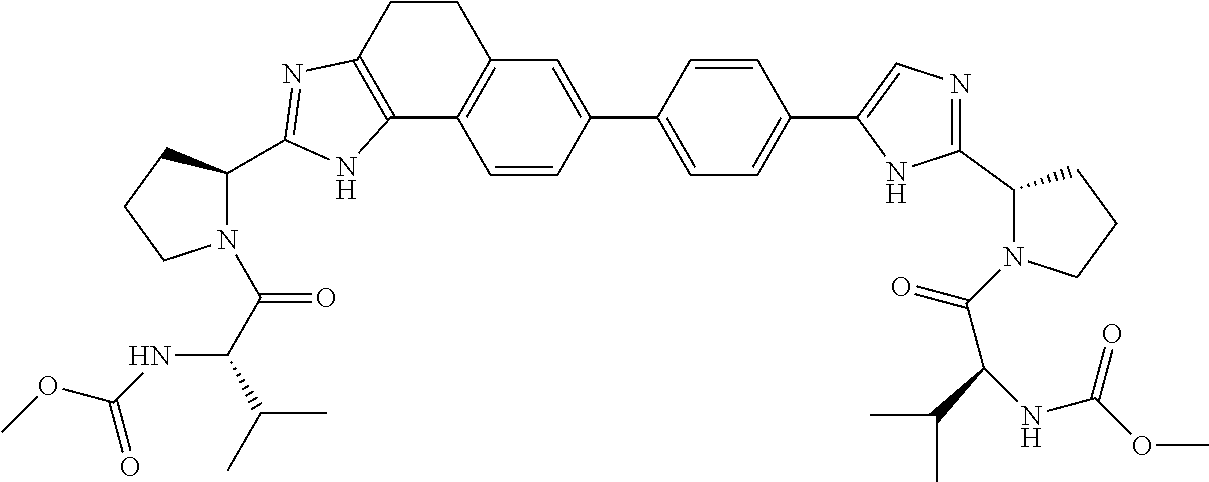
C1=CC(C2=CC=C(C3=CN=C(C4N(C(=O)C(C(C)C)NC(OC)=O)CCC4)N3)C=C2)=CC2=C1C1=C(CC2)N=C(C2N(C(C(C(C)C)NC(OC)=O)=O)CCC2)N1
